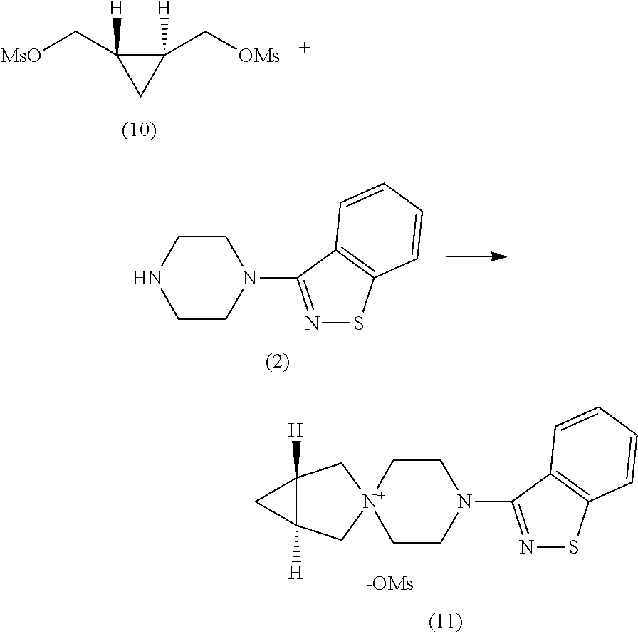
N1CCN(C2=NSC3=C2C=CC=C3)CC1.C1([H])(C[MsO])CC1([H])C[OMs].C1CN(C2=NSC3=C2C=CC=C3)CC[N+]12CC1([H])C([H])(C2)C1.[-OMs]
